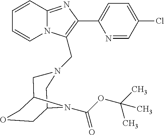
C1=CC2=NC(C3=CC=C(Cl)C=N3)=C(CN3CC4COCC(C3)N4C(OC(C)(C)C)=O)N2C=C1
